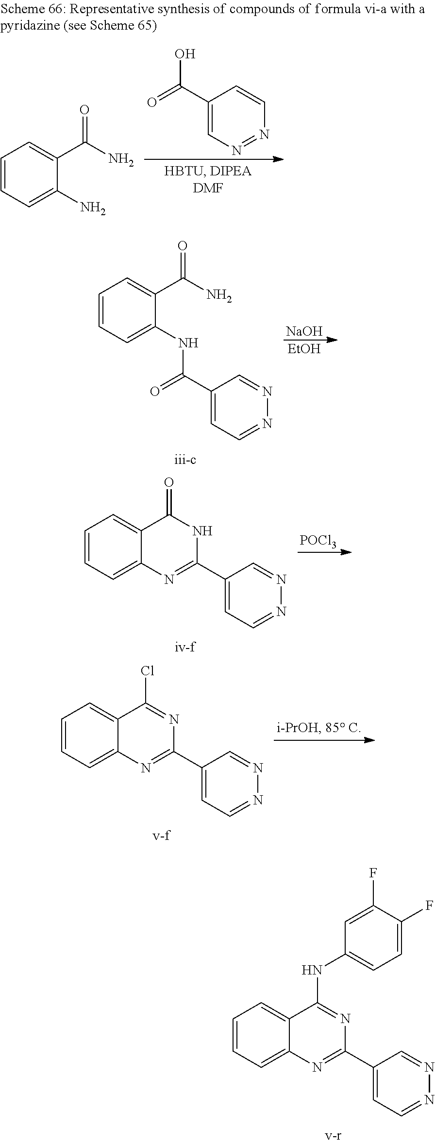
C1=CC=C(NC(C2=CC=NN=C2)=O)C(C(N)=O)=C1.[NaOH].[EtOH].C1=CC=C2C(=C1)C(=O)NC(C1=CC=NN=C1)=N2.[POCl3].C1=CC=C2C(=C1)C(Cl)=NC(C1=CC=NN=C1)=N2.C1=CC=C2C(=C1)C(NC1=CC=C(F)C(F)=C1)=NC(C1=CC=NN=C1)=N2.C1(C(=O)O)=CN=NC=C1.C1=CC=C(N)C(C(N)=O)=C1
